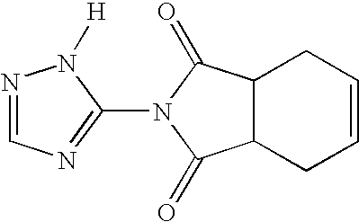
C12C(CC=CC1)C(=O)N(C1=NC=NN1[H])C2=O
